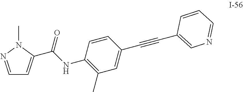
C1=NN(C)C(C(NC2=C(C)C=C(C#CC3=CN=CC=C3)C=C2)=O)=C1
